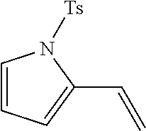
C1=CC=C(C=C)N1[Ts]
